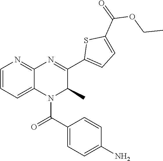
C(C1=CC=C(N)C=C1)(=O)N1C(C)C(C2=CC=C(C(=O)OCC)S2)=NC2=NC=CC=C12
